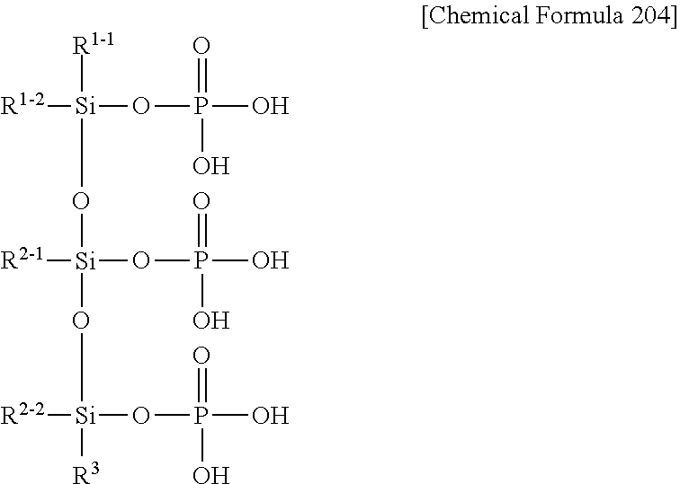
[R1-1][Si](O[Si](O[Si]([R3])(OP(O)(O)=O)[R2-2])(OP(O)(=O)O)[R2-1])(OP(O)(=O)O)[R1-2]
